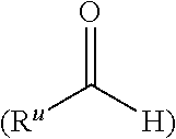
[(Ru]C([H)])=O
